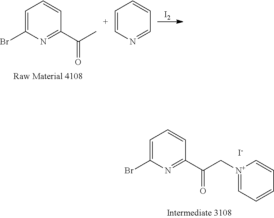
C1=CN=CC=C1.[I2].C1=C(Br)N=C(C(C)=O)C=C1.[I-].C1=C(Br)N=C(C(C[N+]2=CC=CC=C2)=O)C=C1
